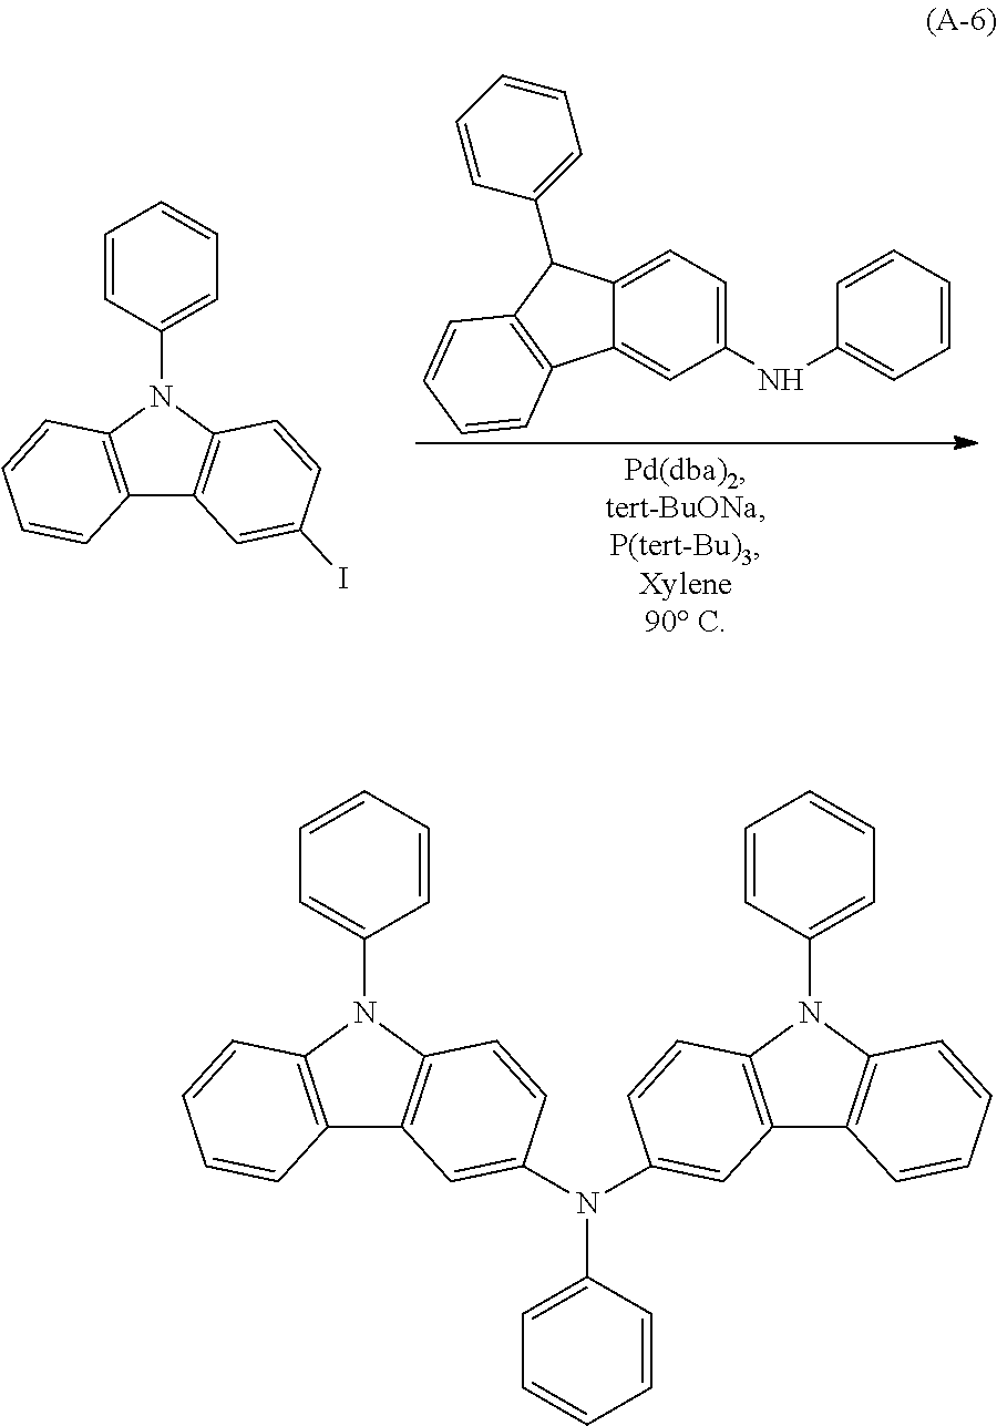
C12=CC(NC3=CC=CC=C3)=CC=C1C(C1=CC=CC=C1)C1=C2C=CC=C1.C12=C(N(C3=CC=CC=C3)C3=C1C=C(I)C=C3)C=CC=C2.N(C1=CC=CC=C1)(C1=CC2=C(N(C3=CC=CC=C3)C3=C2C=CC=C3)C=C1)C1=CC2=C(N(C3=CC=CC=C3)C3=C2C=CC=C3)C=C1
